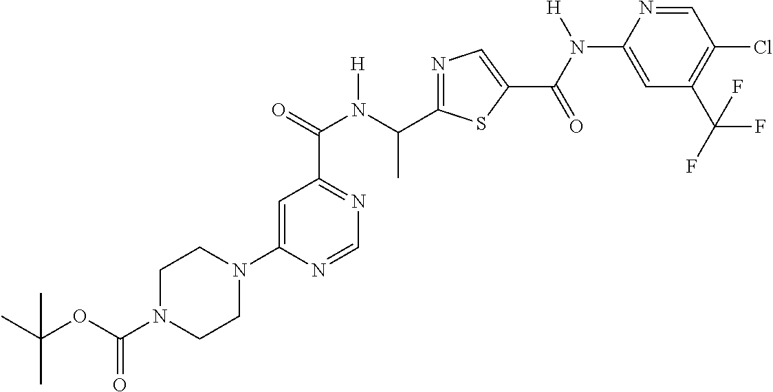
C1=C(N2CCN(C(OC(C)(C)C)=O)CC2)N=CN=C1C(N(C(C1=NC=C(C(=O)N(C2=CC(C(F)(F)F)=C(Cl)C=N2)[H])S1)C)[H])=O
